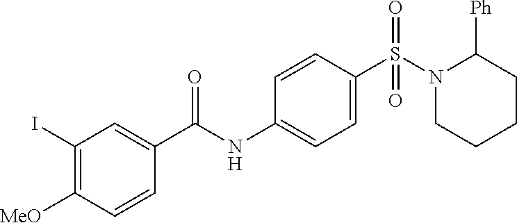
C1=CC(S(N2CCCCC2[Ph])(=O)=O)=CC=C1NC(=O)C1=CC(I)=C([MeO])C=C1
